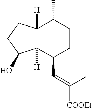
C12([H])C([H])(C(C=C(C)[COOEt])CCC1C)C(O)CC2
